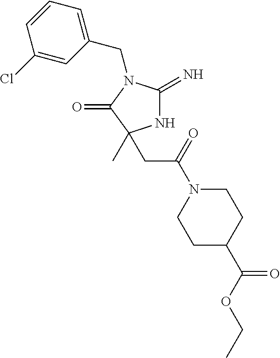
N1C(=N)N(CC2=CC=CC(Cl)=C2)C(=O)C1(C)CC(N1CCC(C(OCC)=O)CC1)=O
